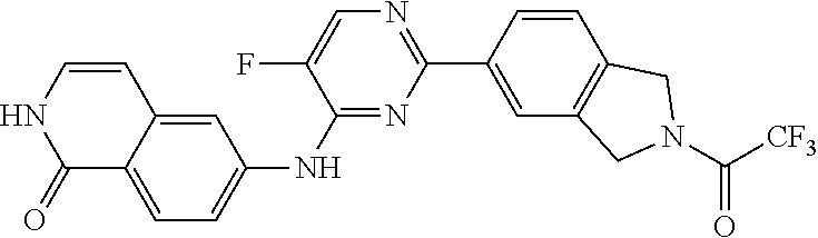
C1=CNC(=O)C2=CC=C(NC3=NC(C4=CC5=C(C=C4)CN(C([CF3])=O)C5)=NC=C3F)C=C12
